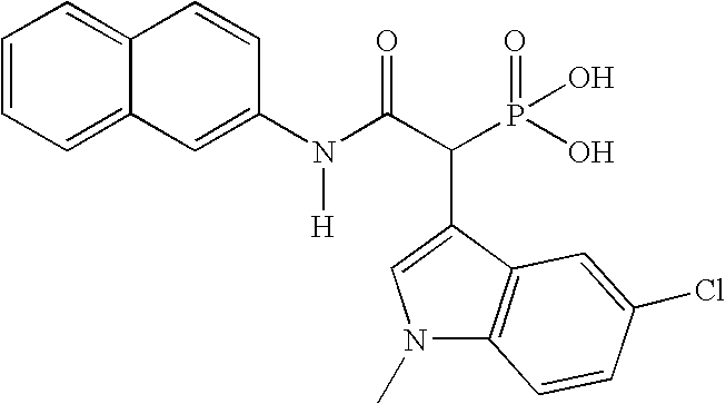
C1=CC=C2C(=C1)C=CC(N(C(C(P(O)(=O)O)C1=CN(C)C3=C1C=C(Cl)C=C3)=O)[H])=C2
